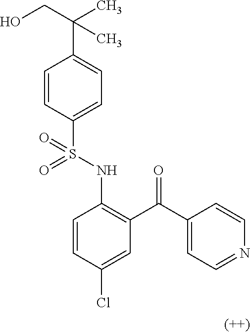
C1=CC(S(NC2=C(C(C3=CC=NC=C3)=O)C=C(Cl)C=C2)(=O)=O)=CC=C1C(C)(CO)C
